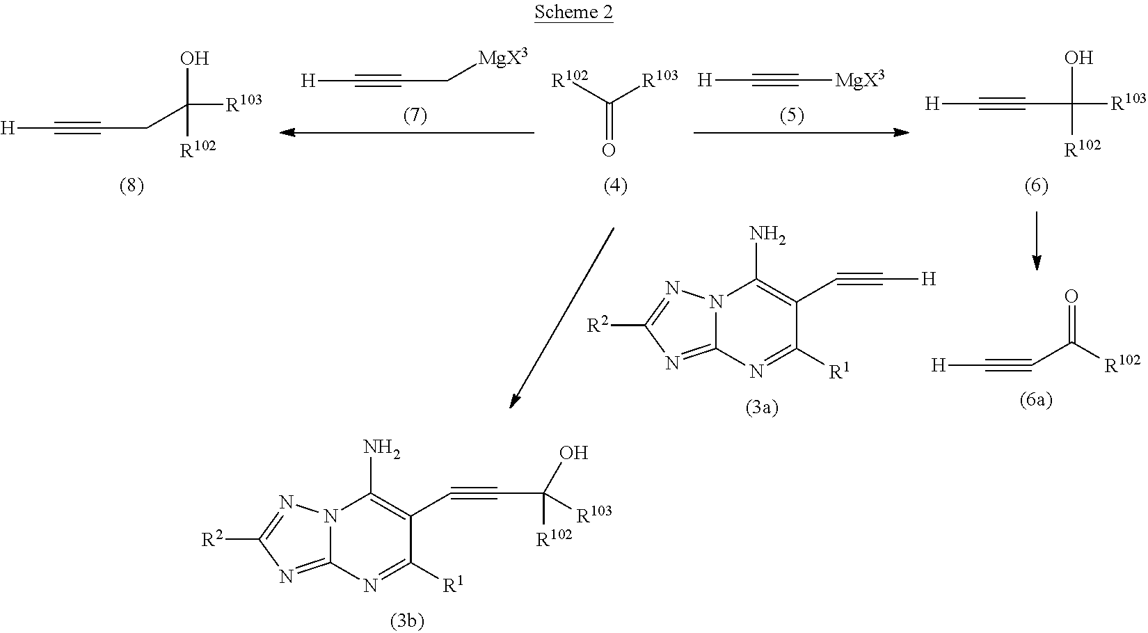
C(#CCC(O)([R103])[R102])[H].[R102]C([R103])=O.C(#CC[MgX3])[H].C(#C[MgX3])[H].N12C(=NC([R2])=N1)N=C([R1])C(C#C[H])=C2N.OC([R103])([R102])C#C[H].C(#CC([R102])=O)[H].N12C(=NC([R2])=N1)N=C([R1])C(C#CC([R102])([R103])O)=C2N
